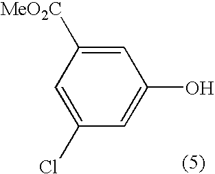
C1=C(O)C=C([MeO2C])C=C1Cl
